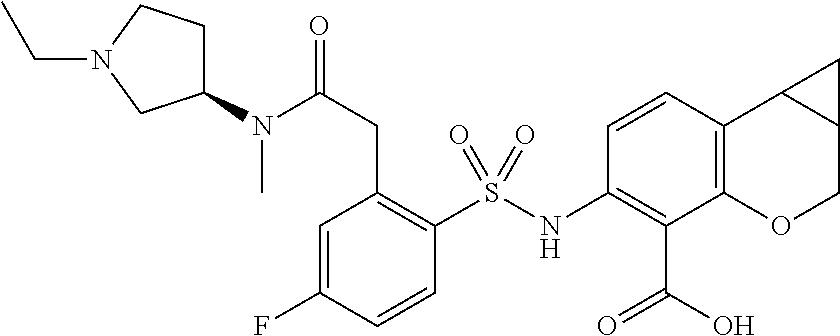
C1=CC2=C(C(C(=O)O)=C1NS(C1=C(CC(N(C3CCN(CC)C3)C)=O)C=C(F)C=C1)(=O)=O)OCC1C2C1
